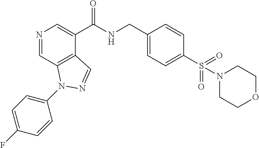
N1=CC2=C(C(C(NCC3=CC=C(S(=O)(=O)N4CCOCC4)C=C3)=O)=C1)C=NN2C1=CC=C(F)C=C1
